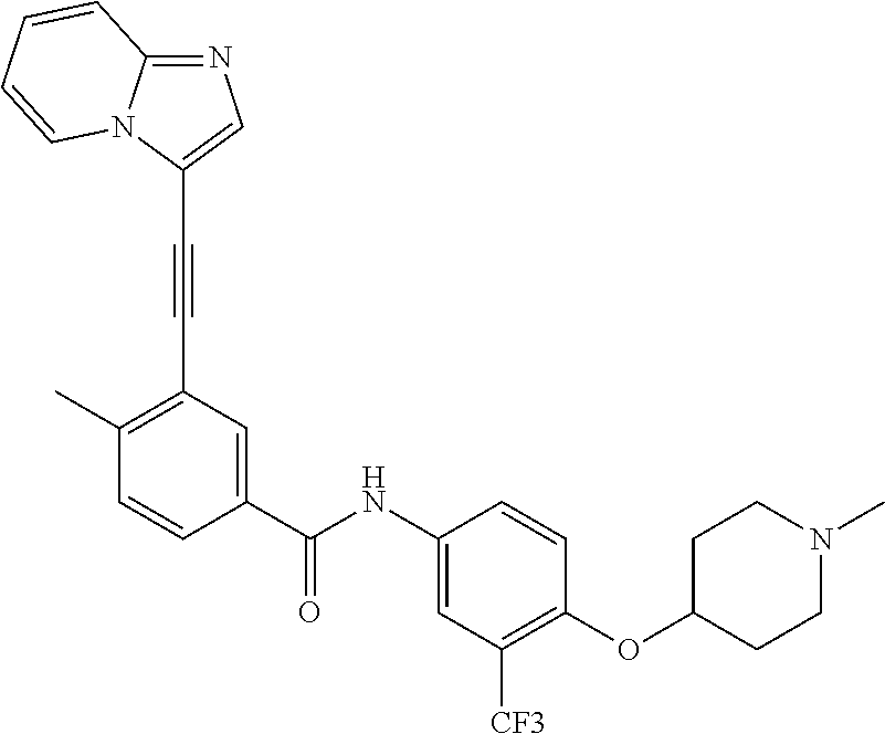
N1=C2N(C(C#CC3=C(C)C=CC(C(NC4=CC([CF3])=C(OC5CCN(C)CC5)C=C4)=O)=C3)=C1)C=CC=C2
